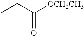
CCC([OCH2CH3])=O
